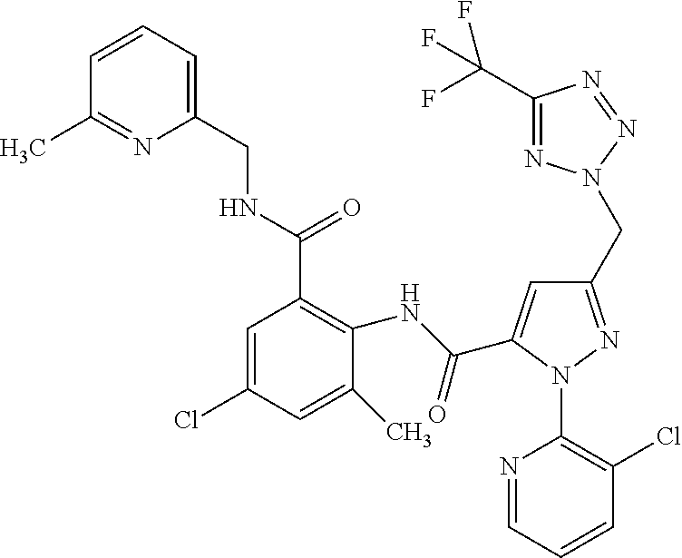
C1(NC(C2=CC(CN3N=C(C(F)(F)F)N=N3)=NN2C2=C(Cl)C=CC=N2)=O)=C(C(NCC2=CC=CC(C)=N2)=O)C=C(Cl)C=C1C
